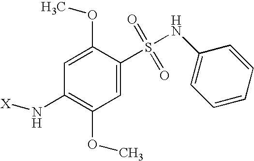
C1(OC)=CC(N[X])=C(OC)C=C1S(=O)(=O)NC1=CC=CC=C1
